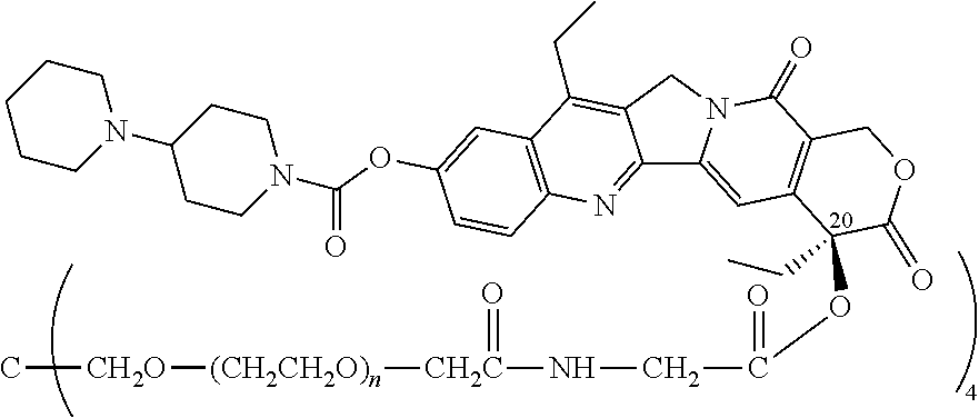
C12=NC3=C(C(CC)=C1CN1C2=CC2=C(C1=O)COC(=O)C2(CC)OC(CN[CH2C]([(CH2CH2O)n][CH2O]C)=O)=O)C=C(OC(N1CCC(N2CCCCC2)CC1)=O)C=C3
